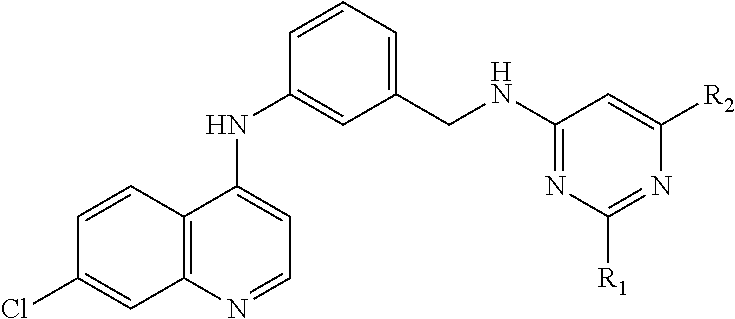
C12=C(N=CC=C1NC1=CC(CNC3=NC([R1])=NC([R2])=C3)=CC=C1)C=C(Cl)C=C2
